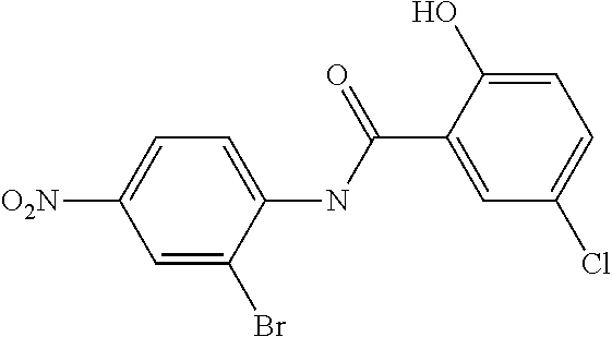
C1=C(Br)C(NC(C2=CC(Cl)=CC=C2O)=O)=CC=C1[O2N]
